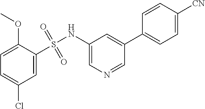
C1=C(S(NC2=CN=CC(C3=CC=C([CN])C=C3)=C2)(=O)=O)C(OC)=CC=C1Cl
